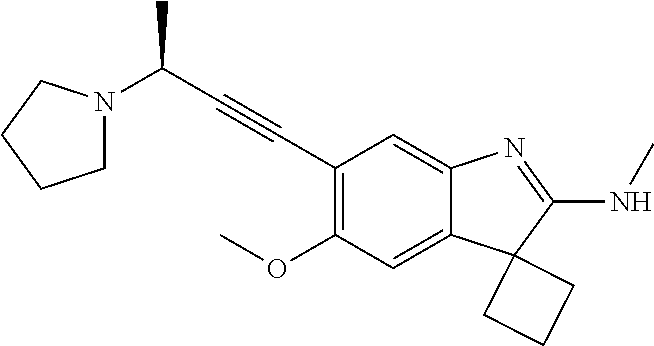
C(C1=C(OC)C=C2C(=C1)N=C(NC)C21CCC1)#CC(N1CCCC1)C
